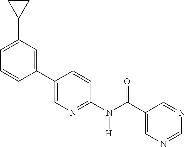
C1(C2=CN=C(N(C(C3=CN=CN=C3)=O)[H])C=C2)=CC(C2CC2)=CC=C1
